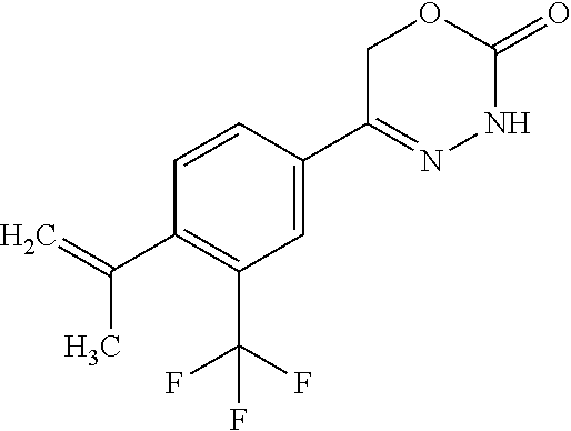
C1=CC(C(C)=C)=C(C(F)(F)F)C=C1C1=NNC(=O)OC1
